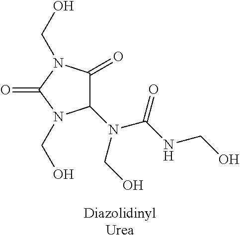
C1(=O)C(N(CO)C(NCO)=O)N(CO)C(=O)N1CO
